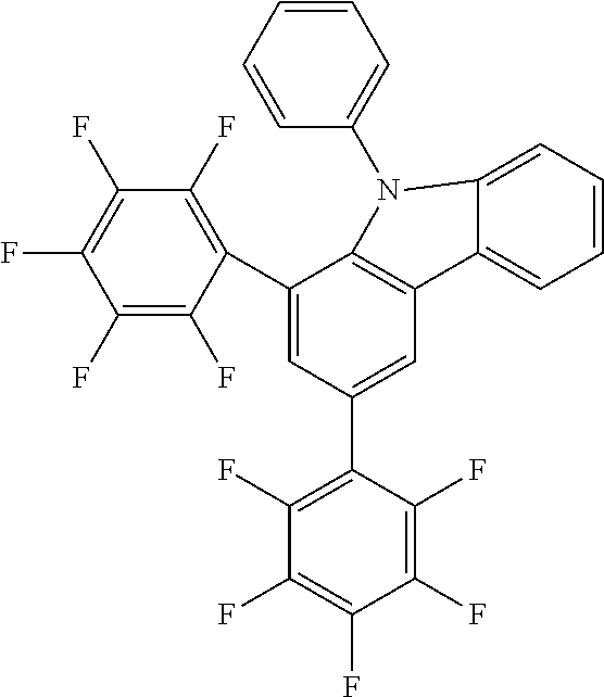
C1(C2=C(F)C(F)=C(F)C(F)=C2F)=CC(C2=C(F)C(F)=C(F)C(F)=C2F)=CC2=C1N(C1=CC=CC=C1)C1=CC=CC=C21
